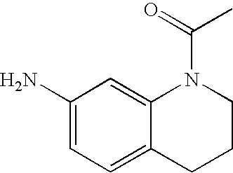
NC1=CC=C2C(=C1)N(C(=O)C)CCC2
